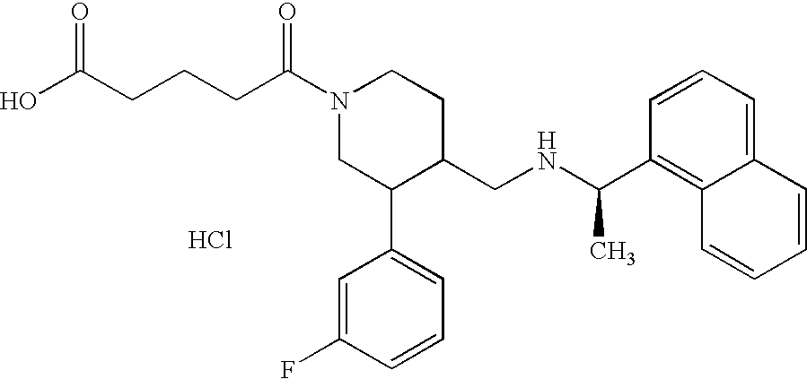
N1(C(CCCC(O)=O)=O)CC(C2=CC=CC(F)=C2)C(CNC(C)C2=C3C(=CC=C2)C=CC=C3)CC1.Cl
